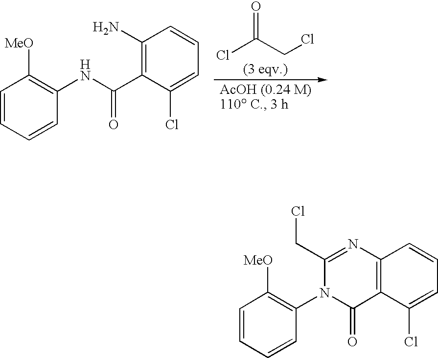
ClC(CCl)=O.C1(N)=C(C(NC2=C([MeO])C=CC=C2)=O)C(Cl)=CC=C1.C12=C(C(Cl)=CC=C1)C(=O)N(C1=C([MeO])C=CC=C1)C(CCl)=N2
